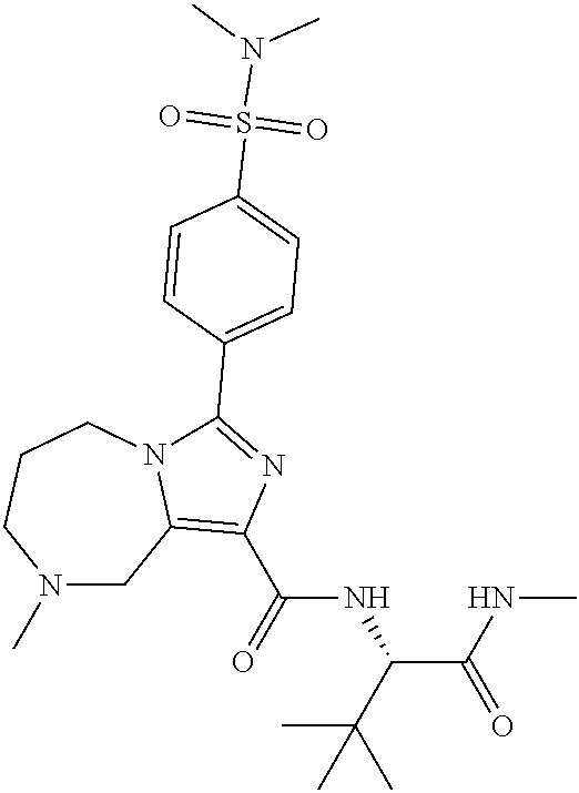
N1(C)CC2=C(C(=O)NC(C(NC)=O)C(C)(C)C)N=C(C3=CC=C(S(N(C)C)(=O)=O)C=C3)N2CCC1
